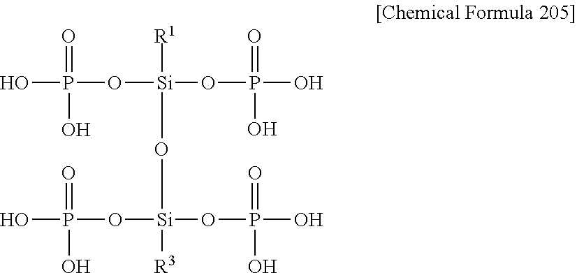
OP(O[Si](OP(O)(=O)O)([R1])O[Si](OP(O)(O)=O)(OP(O)(=O)O)[R3])(=O)O
